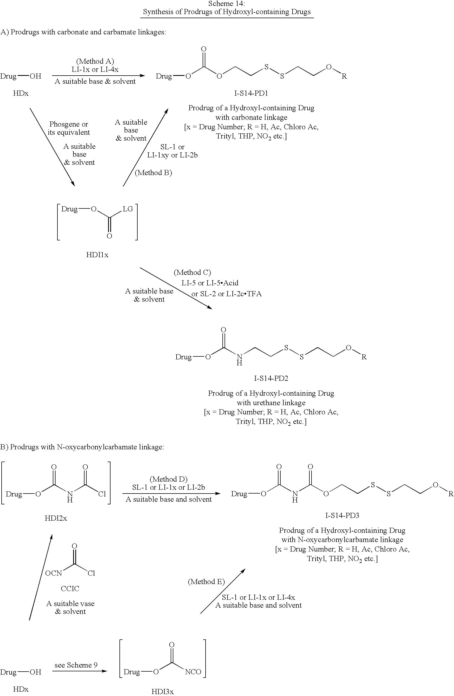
O=C(O[Drug])[LG].[Drug]OC(NCCSSCCO[R])=O.[I-S14-PD2].[Drug]OC(NC(OCCSSCCO[R])=O)=O.[I-S14-PD3].O(C(NC(Cl)=O)=O)[Drug].[CCIC].O=C(Cl)[OCN].[Drug]O.[Drug]OC([NCO])=O.[Drug]O.[Drug]OC(OCCSSCCO[R])=O.[I-S14-PD1]
